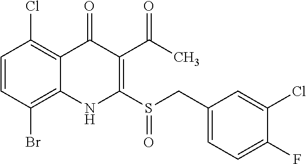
C1=CC(Br)=C2C(=C1Cl)C(=O)C(C(C)=O)=C(S(CC1=CC=C(F)C(Cl)=C1)=O)N2
